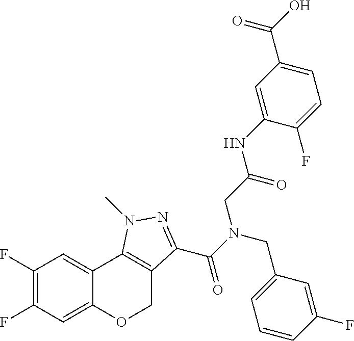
C1(F)=C(F)C=C2C(=C1)C1=C(CO2)C(C(N(CC2=CC=CC(F)=C2)CC(=O)NC2=CC(C(O)=O)=CC=C2F)=O)=NN1C
